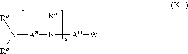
N([An]N([Rn])[Am][W])([Rb])[Ra]
